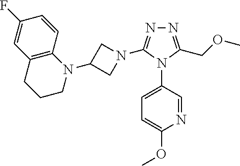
N1=C(COC)N(C2=CC=C(OC)N=C2)C(N2CC(N3C4=C(CCC3)C=C(F)C=C4)C2)=N1
